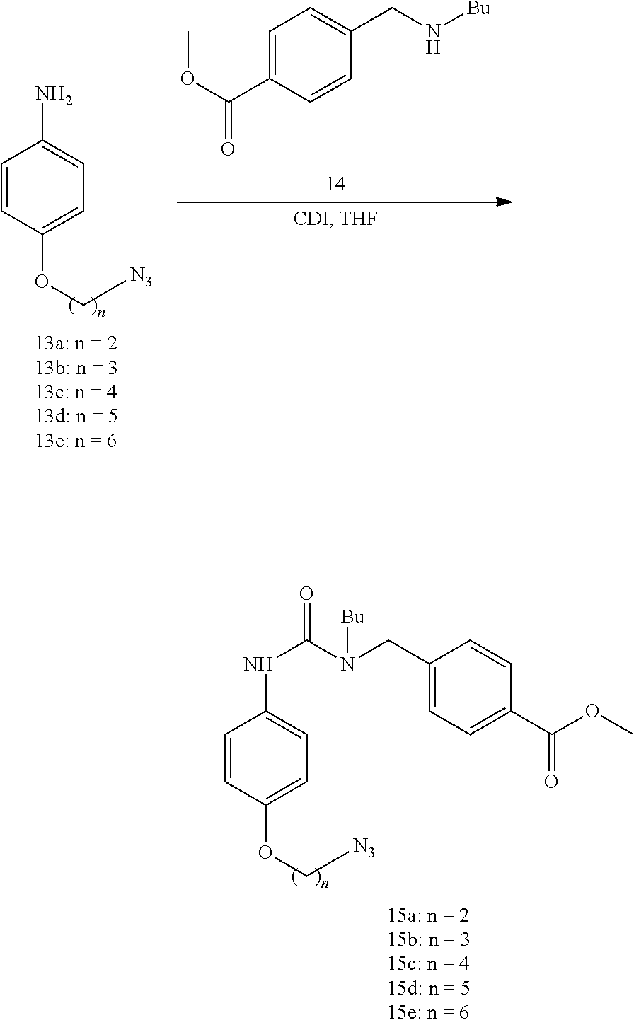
C1=CC(OC[N3])=CC=C1N.C1=C(C(=O)OC)C=CC(CN[Bu])=C1.C1=CC(OC[N3])=CC=C1NC(=O)N(CC1=CC=C(C(OC)=O)C=C1)[Bu]
